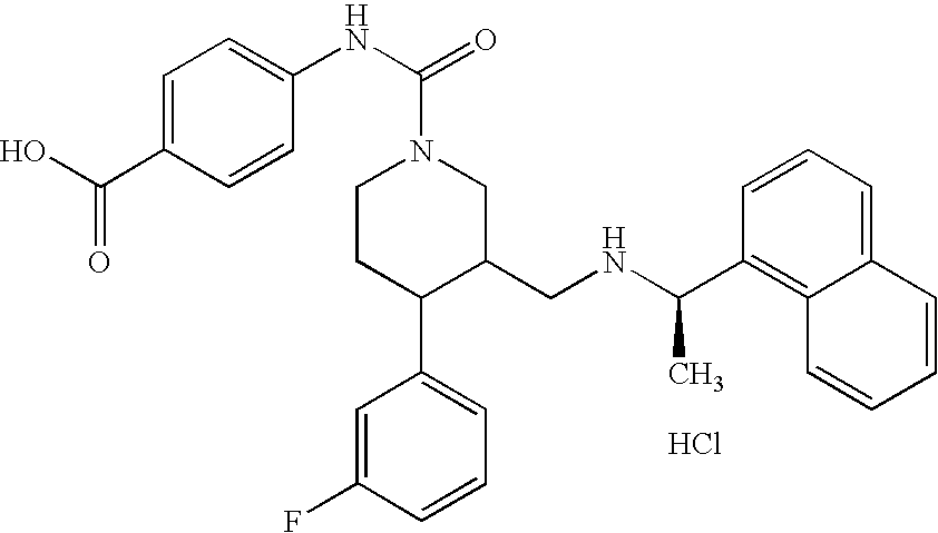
C1(C(NCC2CN(C(NC3=CC=C(C(O)=O)C=C3)=O)CCC2C2=CC=CC(F)=C2)C)=C2C(=CC=C1)C=CC=C2.Cl
